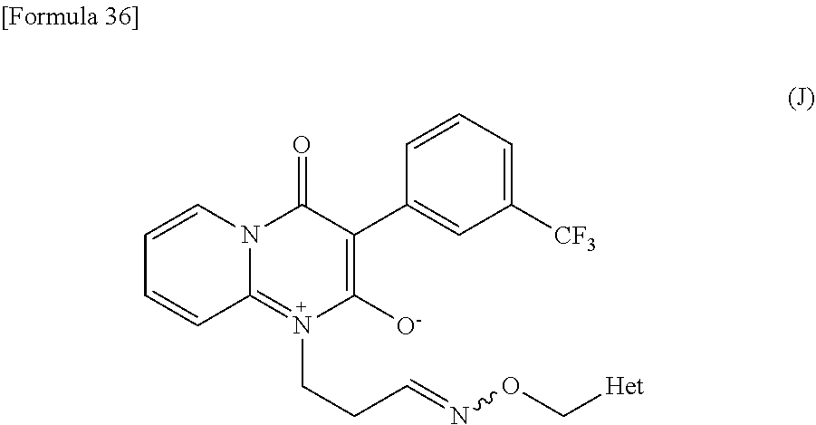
C12=N(CCC=NOC[Het])C([O-])=C(C3=CC([CF3])=CC=C3)C(=O)N1C=CC=C2
